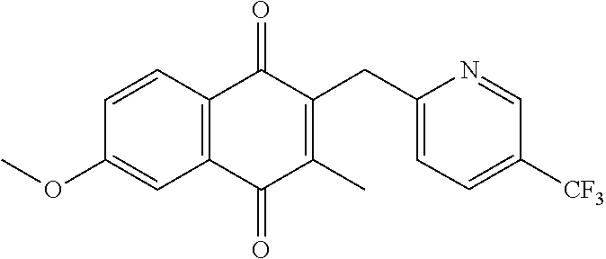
C1(OC)=CC2=C(C=C1)C(=O)C(CC1=CC=C([CF3])C=N1)=C(C)C2=O
